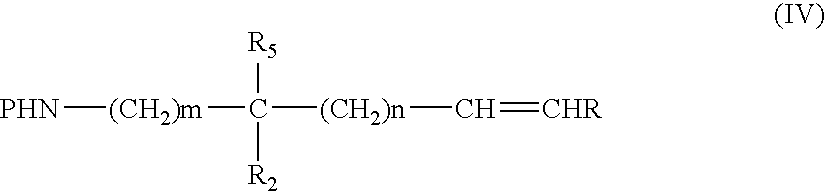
[PHN][(CH2)m]C([(CH2)n]C=[CHR])([R5])[R2]
